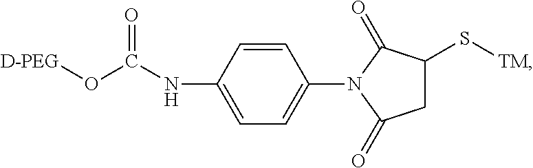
C1C(S[TM])C(=O)N(C2=CC=C(NC(O[D-PEG])=O)C=C2)C1=O
